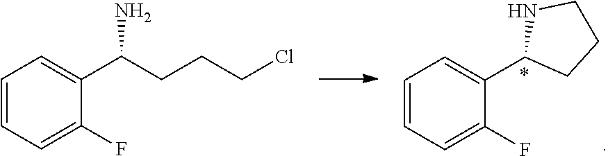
C1=CC=C(F)C(C2CCCN2)=C1.C1=CC=C(F)C(C(CCCCl)N)=C1
